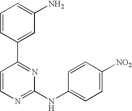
C1=CC(C2=NC(NC3=CC=C([NO2])C=C3)=NC=C2)=CC(N)=C1
